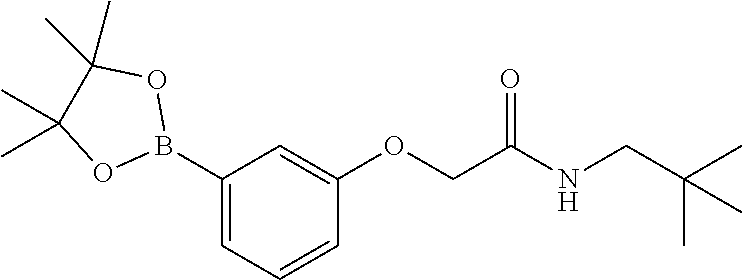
B1(C2=CC=CC(OCC(NCC(C)(C)C)=O)=C2)OC(C)(C)C(C)(C)O1
